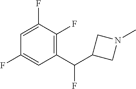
C1(C(C2CN(C)C2)F)=C(F)C(F)=CC(F)=C1
